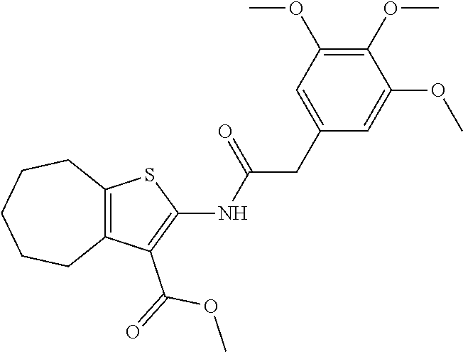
C12=C(C(C(OC)=O)=C(NC(=O)CC3=CC(OC)=C(OC)C(OC)=C3)S1)CCCCC2
